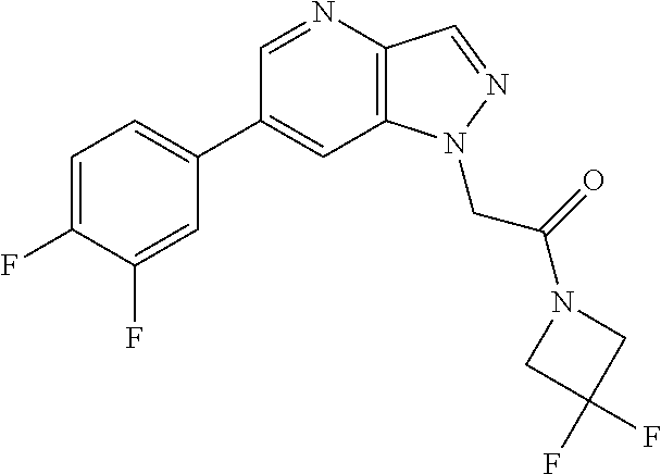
C1(C2=CC=C(F)C(F)=C2)=CC2=C(C=NN2CC(=O)N2CC(F)(F)C2)N=C1
